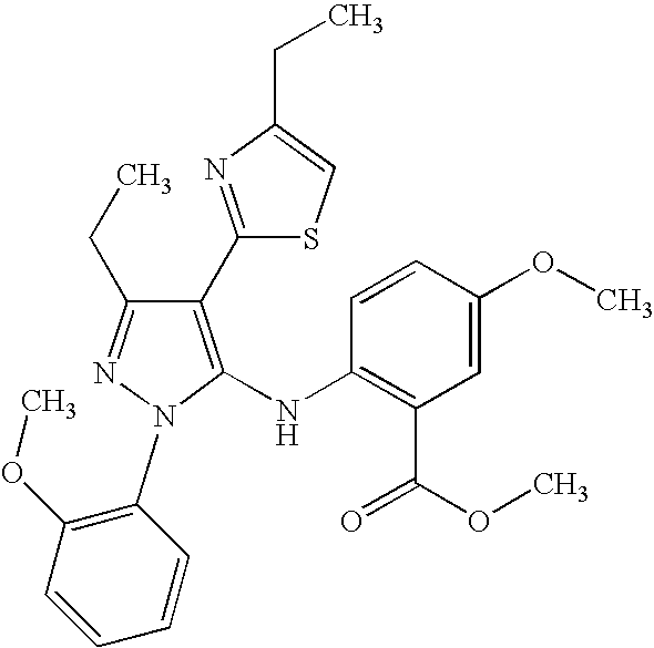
C1(C2=NC(CC)=CS2)=C(NC2=C(C(OC)=O)C=C(OC)C=C2)N(C2=C(OC)C=CC=C2)N=C1CC
